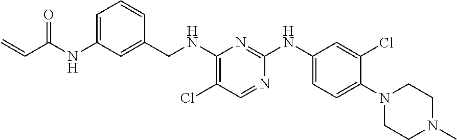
C1=C(NC(C=C)=O)C=C(CNC2=C(Cl)C=NC(NC3=CC=C(N4CCN(C)CC4)C(Cl)=C3)=N2)C=C1
